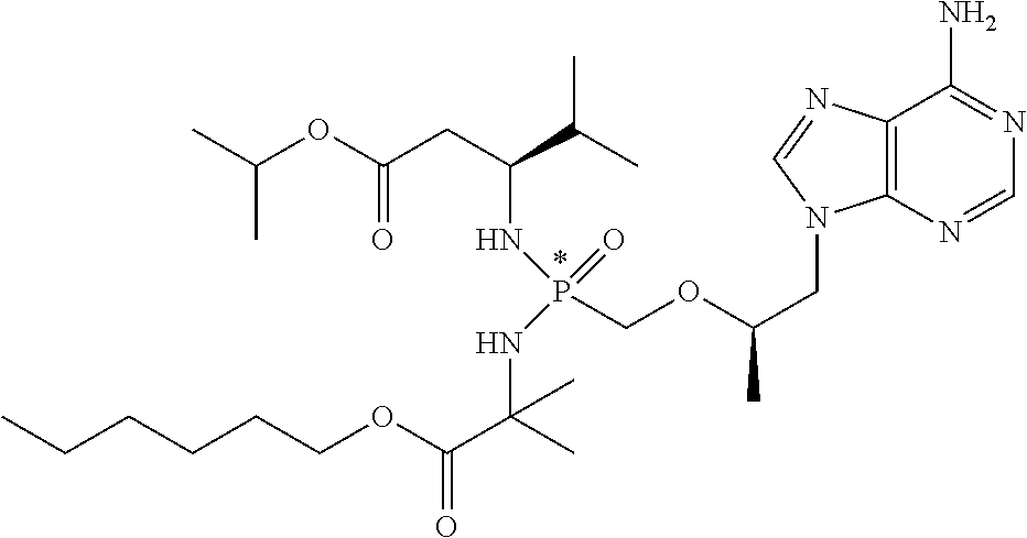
CC(OC(=O)CC(C(C)C)NP(NC(C)(C(=O)OCCCCCC)C)(=O)COC(CN1C2=C(N=C1)C(N)=NC=N2)C)C
